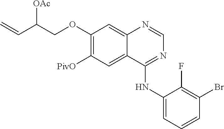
C1(OCC(C=C)[OAc])=C([PivO])C=C2C(=C1)N=CN=C2NC1=CC=CC(Br)=C1F
